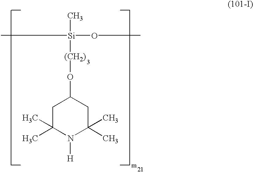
[Si](OC)(C)([(CH2)]OC1CC(C)(C)N([H])C(C)(C)C1)C
